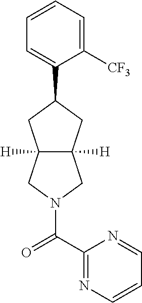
C1=CC=C([CF3])C(C2CC3([H])C([H])(C2)CN(C(C2=NC=CC=N2)=O)C3)=C1
